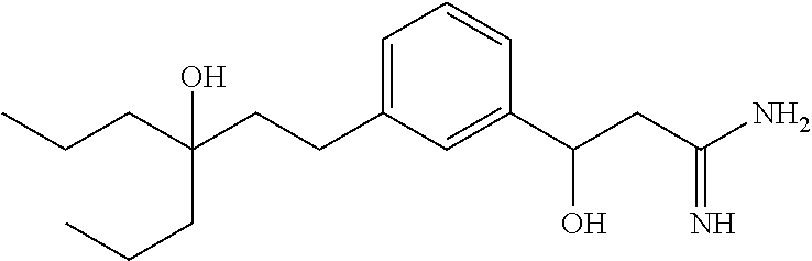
C(CC(CCC)(CCC1=CC=CC(C(CC(N)=N)O)=C1)O)C
